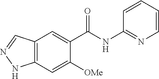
N1=CC2=C(N1)C=C([OMe])C(C(NC1=NC=CC=C1)=O)=C2
